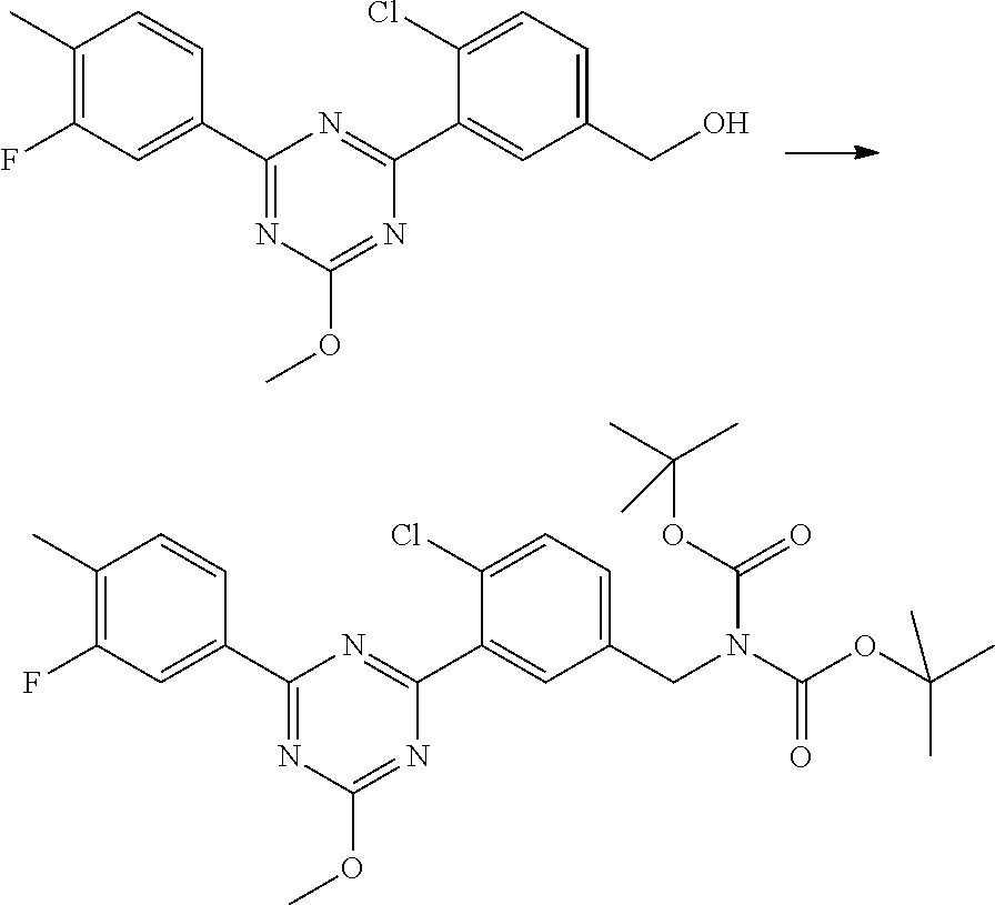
C1(C)=C(F)C=C(C2=NC(OC)=NC(C3=CC(CO)=CC=C3Cl)=N2)C=C1.C1(C)=C(F)C=C(C2=NC(OC)=NC(C3=CC(CN(C(OC(C)(C)C)=O)C(OC(C)(C)C)=O)=CC=C3Cl)=N2)C=C1
